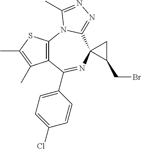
C12=C(N3C(=NN=C3C)C3(N=C1C1=CC=C(Cl)C=C1)C(CBr)C3)SC(C)=C2C
